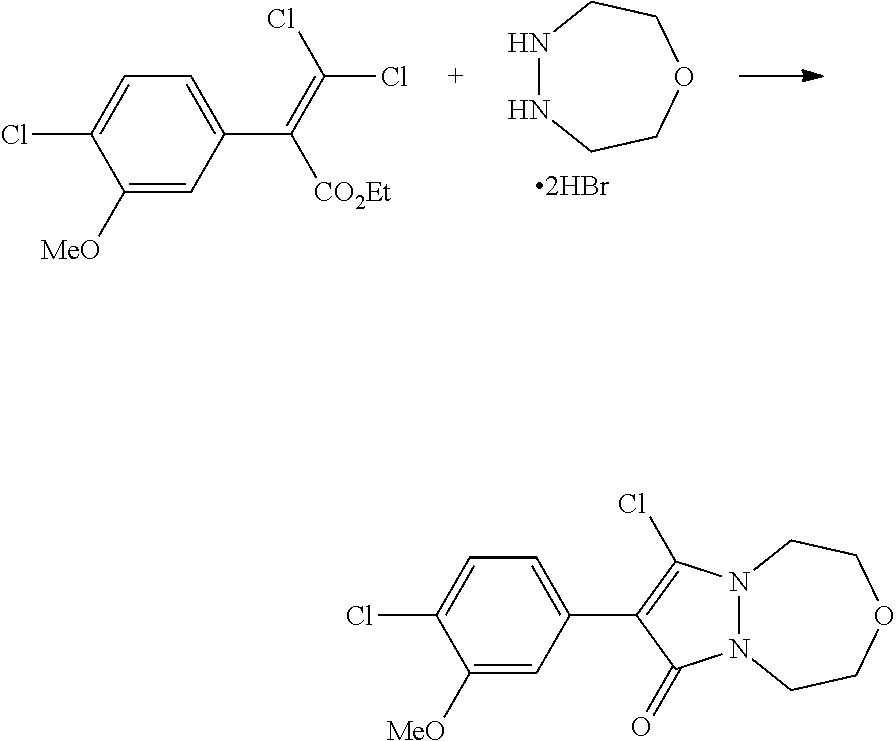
N1NCCOCC1.C1([MeO])=CC(C(=C(Cl)Cl)[CO2Et])=CC=C1Cl.C1([MeO])=CC(C2=C(Cl)N3N(C2=O)CCOCC3)=CC=C1Cl
